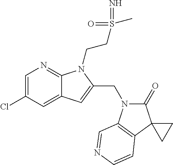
C1=C(Cl)C=C2C(=N1)N(CCS(=N)(=O)C)C(CN1C(=O)C3(C4=C1C=NC=C4)CC3)=C2
